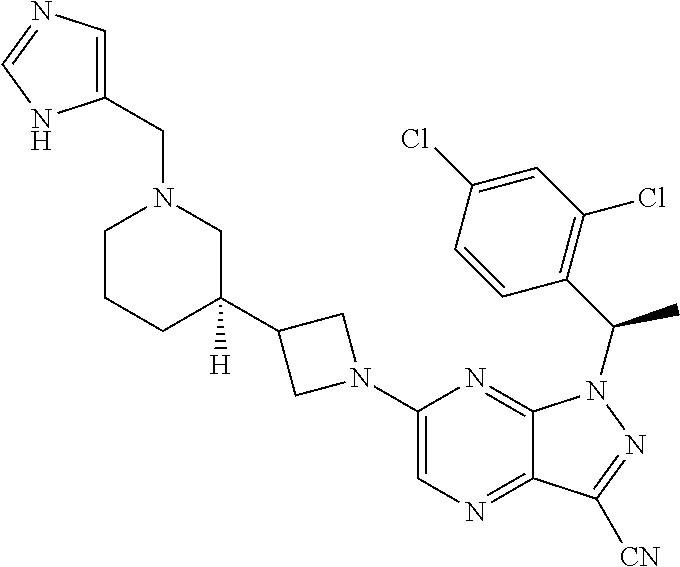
C1(N2CC(C3([H])CCCN(CC4=CN=CN4)C3)C2)=CN=C2C(=N1)N(C(C1=C(Cl)C=C(Cl)C=C1)C)N=C2[CN]
